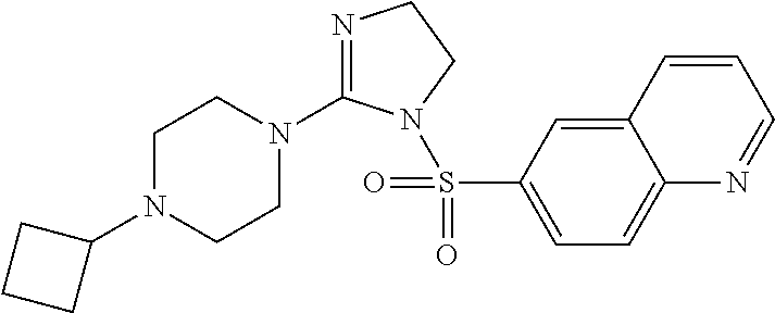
C1N(C2CCC2)CCN(C2=NCCN2S(C2=CC=C3C(=C2)C=CC=N3)(=O)=O)C1
